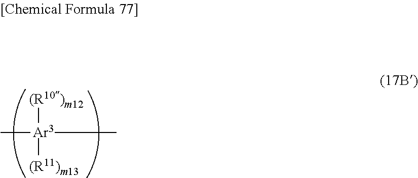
C[Ar3](C)([(R10)m12])[(R11)m13]
